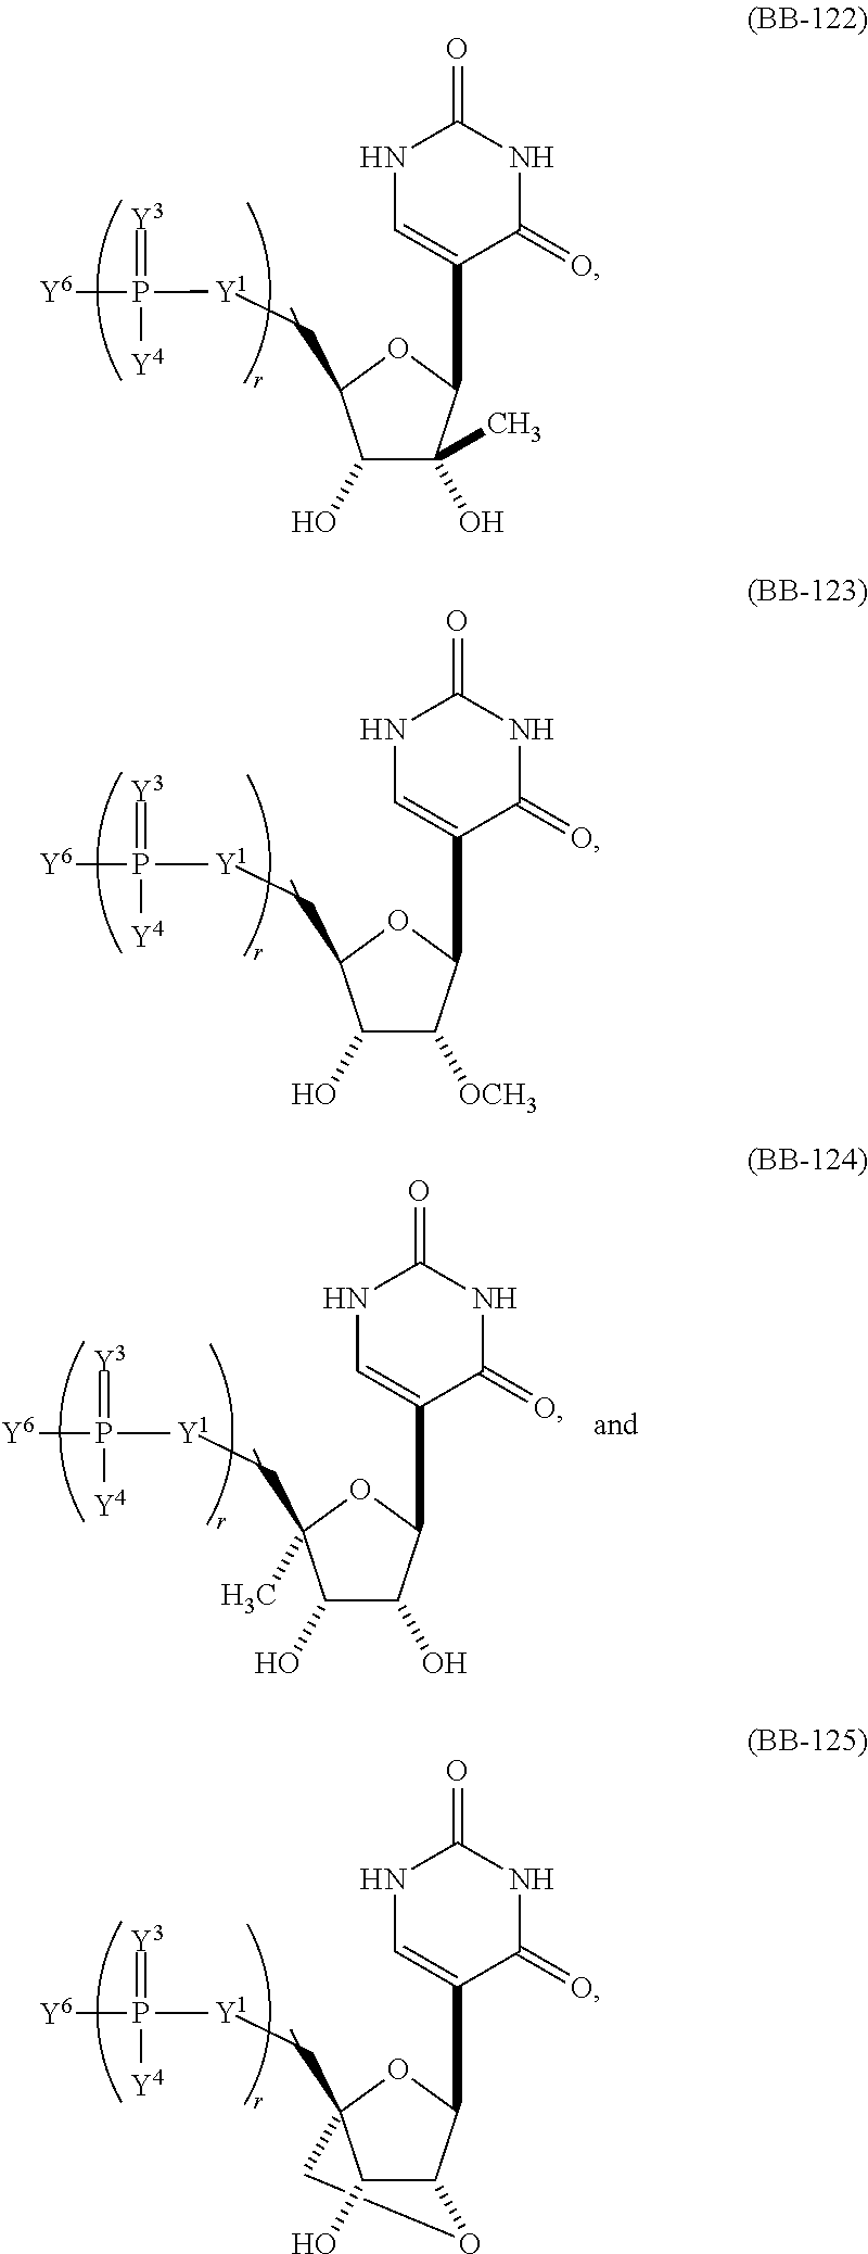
C1(O)C(O)(C)C(C2=CNC(=O)NC2=O)OC1C[Y1]P([Y6])(=[Y3])[Y4].C1(O)C([OCH3])C(C2=CNC(=O)NC2=O)OC1C[Y1]P([Y6])(=[Y3])[Y4].C1C2(C[Y1]P([Y6])(=[Y3])[Y4])C(O)C(C(C3=CNC(=O)NC3=O)O2)O1.C1(O)C(O)C(C2=CNC(=O)NC2=O)OC1(C[Y1]P([Y6])(=[Y3])[Y4])C
